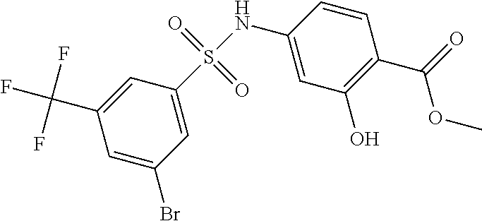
S(NC1=CC(O)=C(C(=O)OC)C=C1)(=O)(=O)C1=CC(Br)=CC(C(F)(F)F)=C1
